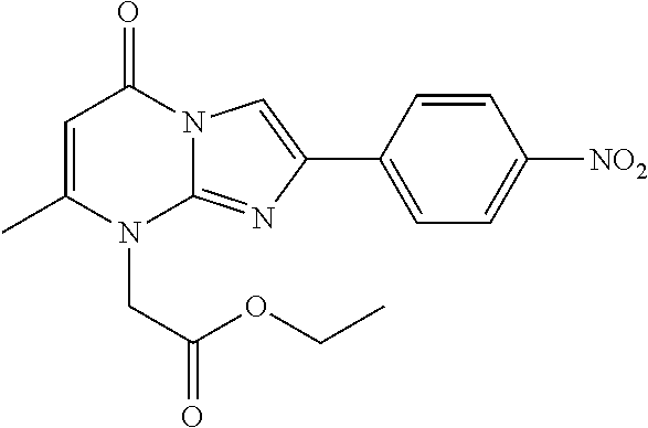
C1=C(C)N(CC(OCC)=O)C2=NC(C3=CC=C([NO2])C=C3)=CN2C1=O
